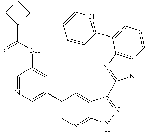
C1(C2=CN=C3C(=C2)C(C2=NC4=C(N2)C=CC=C4C2=NC=CC=C2)=NN3)=CN=CC(NC(C2CCC2)=O)=C1
